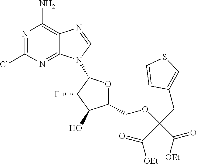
N1=C(Cl)N=C2C(=C1N)N=CN2C1OC(COC(CC2=CSC=C2)(C(=O)[OEt])C([OEt])=O)C(O)C1F
